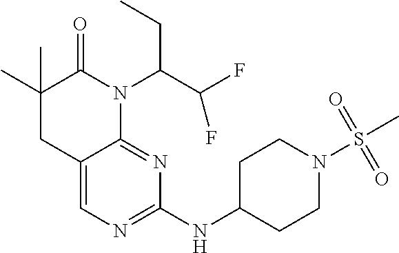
C12=CN=C(NC3CCN(S(C)(=O)=O)CC3)N=C1N(C(C(F)F)CC)C(=O)C(C)(C)C2
